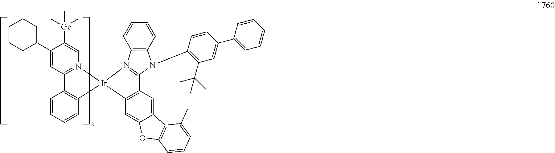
C1=CC=CC2=C1C1=N(C=C([Ge](C)(C)C)C(C3CCCCC3)=C1)[Ir]21C2=C(C=C3C(=C2)OC2=C3C(C)=CC=C2)C2=N1C1=C(N2C2=C(C(C)(C)C)C=C(C3=CC=CC=C3)C=C2)C=CC=C1
